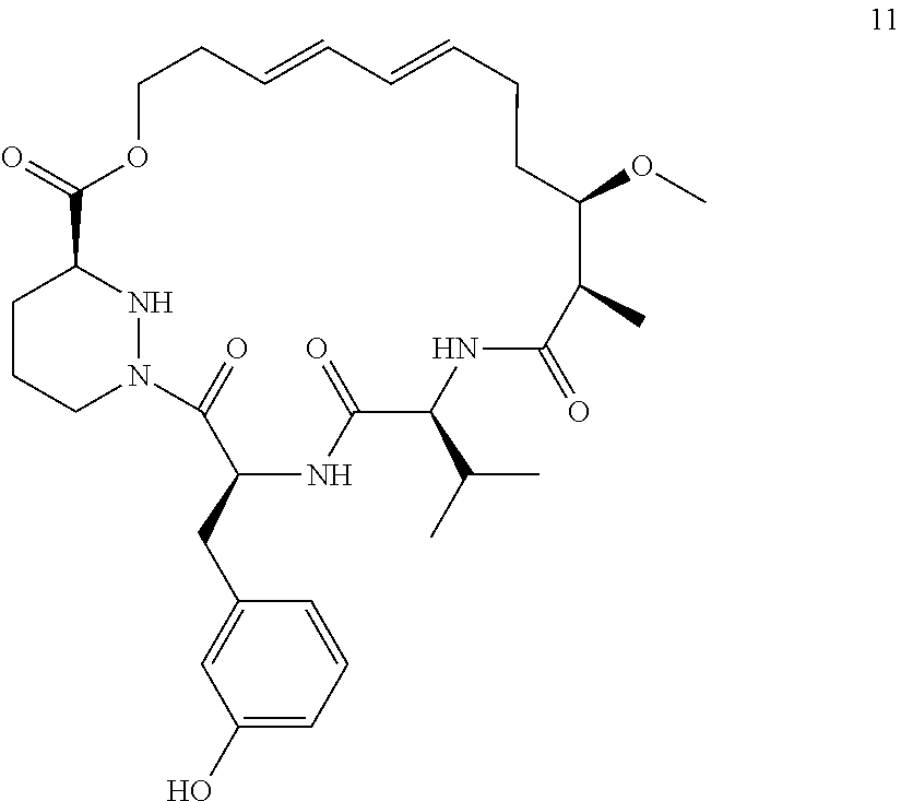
C1CCN2NC1C(=O)OCCC=CC=CCCC(OC)C(C)C(=O)NC(C(C)C)C(=O)NC(CC1=CC(O)=CC=C1)C2=O
